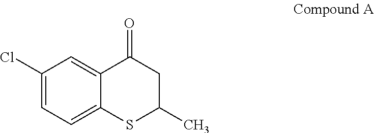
C1(Cl)=CC=C2C(=C1)C(=O)CC(C)S2
